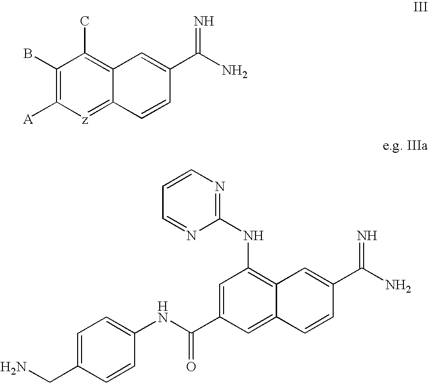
C1(B)=C([A])[z]=C2C(=C1C)C=C(C(N)=N)C=C2.C1=C(C(NC2=CC=C(CN)C=C2)=O)C=C2C(=C1NC1=NC=CC=N1)C=C(C(N)=N)C=C2
